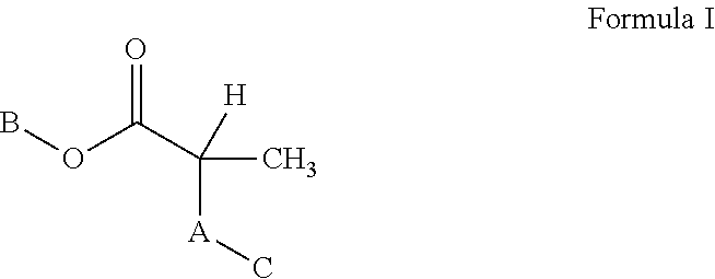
BOC(C([H])([A]C)C)=O
